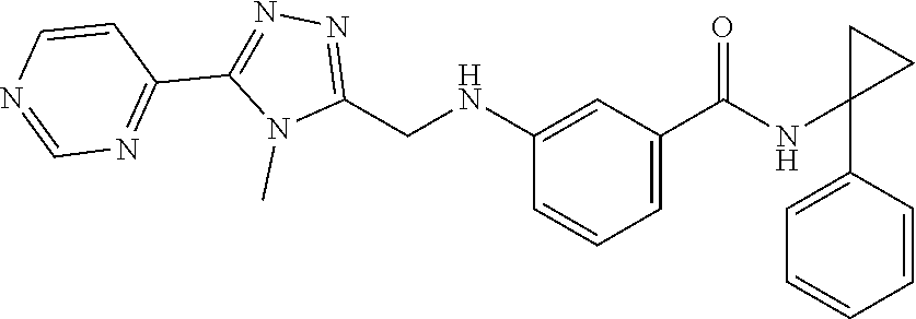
C1=NC=CC(C2=NN=C(CNC3=CC(C(=O)NC4(C5=CC=CC=C5)CC4)=CC=C3)N2C)=N1
